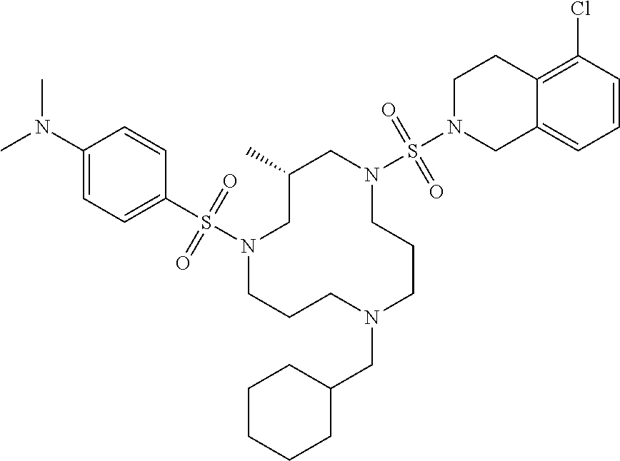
C1(C)CN(S(C2=CC=C(N(C)C)C=C2)(=O)=O)CCCN(CC2CCCCC2)CCCN(S(N2CC3=CC=CC(Cl)=C3CC2)(=O)=O)C1
